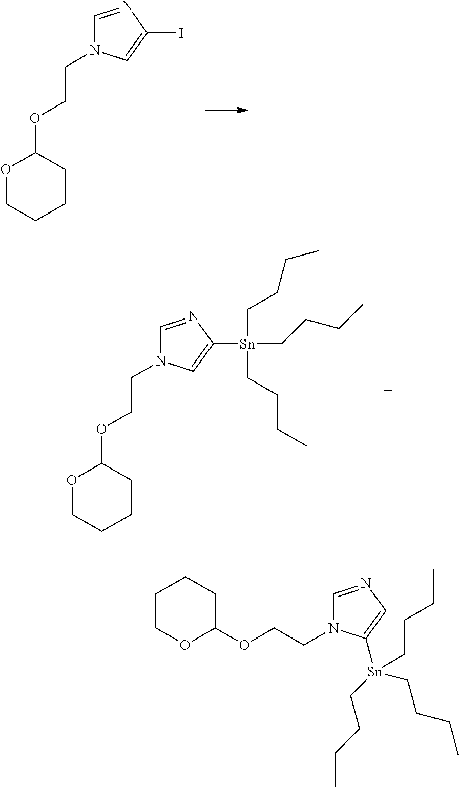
C1=NC(I)=CN1CCOC1OCCCC1.C1=NC([Sn](CCCC)(CCCC)CCCC)=CN1CCOC1OCCCC1.C1=NC=C([Sn](CCCC)(CCCC)CCCC)N1CCOC1CCCCO1
